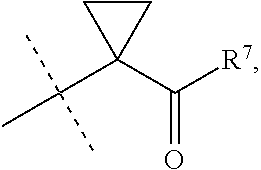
C1(C([R7])=O)(C(C)(C)C)CC1
